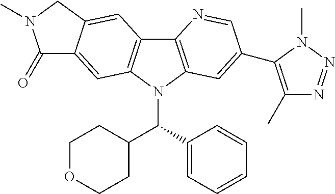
C12=C(N(C(C3=CC=CC=C3)C3CCOCC3)C3=C1C=C1C(=C3)C(=O)N(C)C1)C=C(C1=C(C)N=NN1C)C=N2
